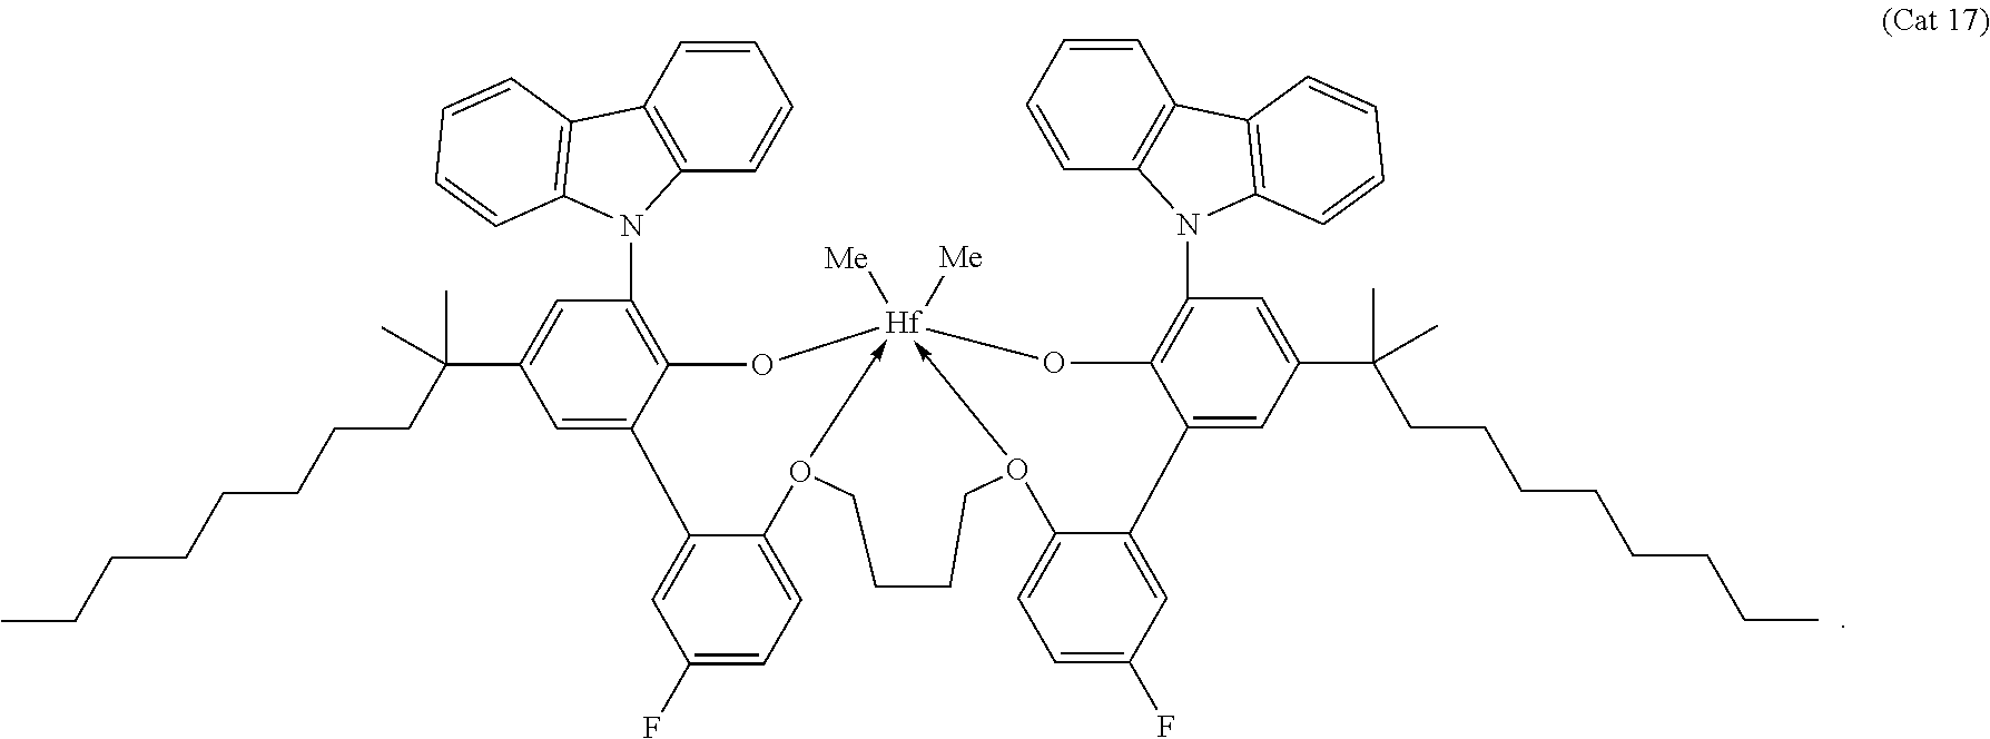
C1(N2C3=C(C=CC=C3)C3=C2C=CC=C3)=C2C(=CC(C(C)(CCCCCCCC)C)=C1)C1=CC(F)=CC=C1O1->[Hf]3([Me])([Me])(-O(CCCC1)C1=CC=C(F)C=C1C1=CC(C(C)(CCCCCCCC)C)=CC(N4C5=C(C=CC=C5)C5=C4C=CC=C5)=C1O3)O2
